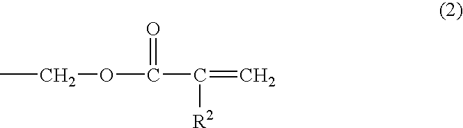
CCOC(C(=C)[R2])=O
